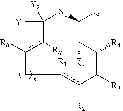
C1([Y1])([Y2])c([Ra])c([Rb])Cc([R1])c([R2])C([R3])C([R4])C([R5])C([Q])[X1]1
